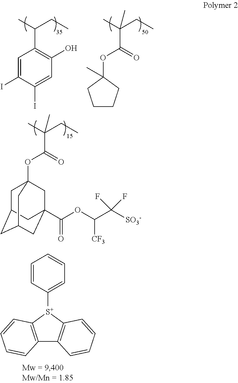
C1=C(I)C(I)=CC(O)=C1C(C)CC.O(C1(C)CCCC1)C(=O)C(C)(CC)C.O(C(=O)C(C)(CC)C)C12CC3CC(CC(C(OC(C([SO3-])(F)F)[CF3])=O)(C1)C3)C2.C1=CC([S+]2C3=C(C4=C2C=CC=C4)C=CC=C3)=CC=C1
